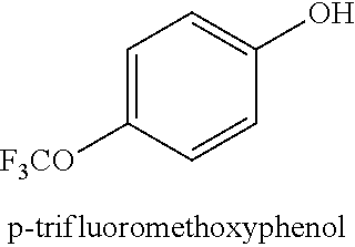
C1=C([F3CO])C=CC(O)=C1
